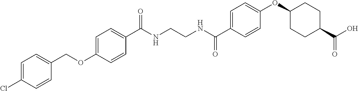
C(NCCNC(C1=CC=C(OC2CCC(C(O)=O)CC2)C=C1)=O)(=O)C1=CC=C(OCC2=CC=C(Cl)C=C2)C=C1
